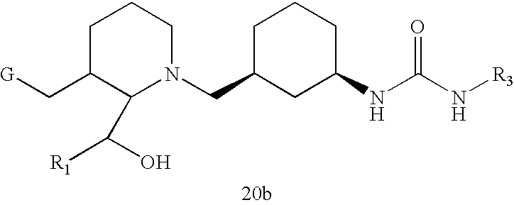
C1C(C[G])C(C([R1])O)N(CC2CC(NC(N[R3])=O)CCC2)CC1
